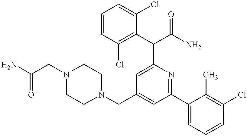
N1(CC2=CC(C3=CC=CC(Cl)=C3C)=NC(C(C3=C(Cl)C=CC=C3Cl)C(N)=O)=C2)CCN(CC(N)=O)CC1
